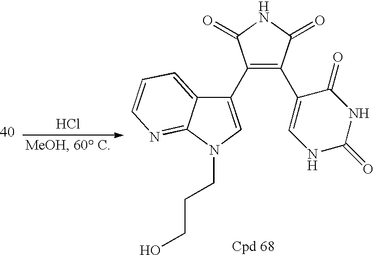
C1(C2=CN(CCCO)C3=NC=CC=C23)=C(C2=CNC(=O)NC2=O)C(=O)NC1=O.Cl
